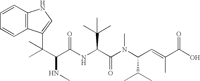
C1=CC2=C(C=C1)C(C(C(C(NC(C(N(C(C=C(C(O)=O)C)C(C)C)C)=O)C(C)(C)C)=O)NC)(C)C)=CN2
